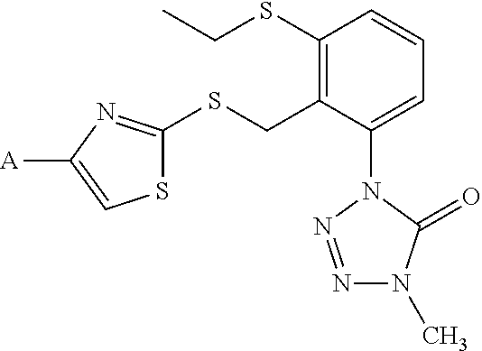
S1C(SCC2=C(SCC)C=CC=C2N2N=NN(C)C2=O)=NC([A])=C1
